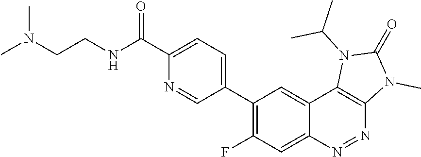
C1(C2=C(F)C=C3C(=C2)C2=C(N=N3)N(C)C(=O)N2C(C)C)=CC=C(C(NCCN(C)C)=O)N=C1
